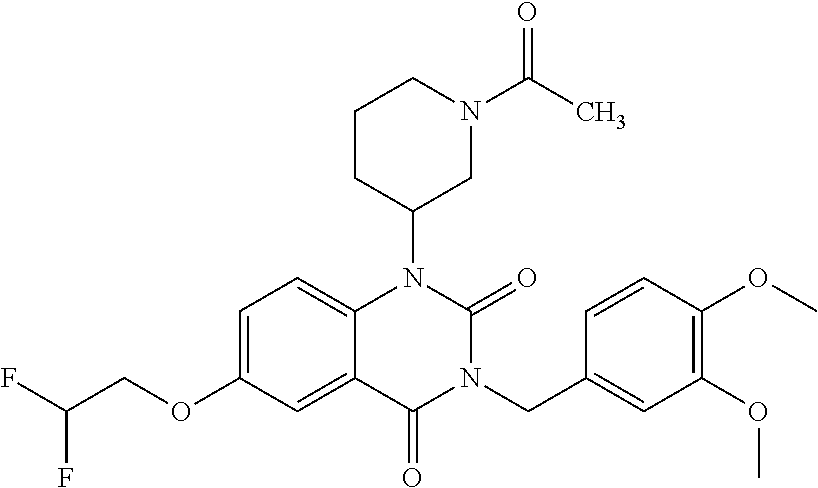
C1=C(OCC(F)F)C=C2C(=C1)N(C1CN(C(C)=O)CCC1)C(=O)N(CC1=CC(OC)=C(OC)C=C1)C2=O
